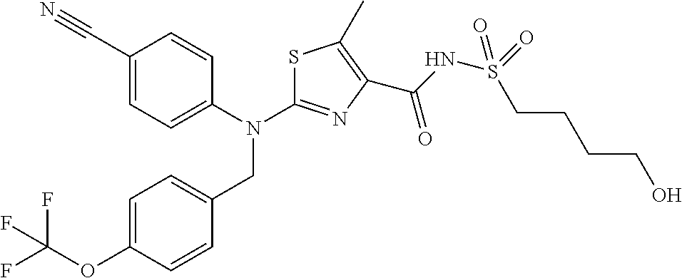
C1(C#N)=CC=C(N(C2=NC(C(NS(=O)(=O)CCCCO)=O)=C(C)S2)CC2=CC=C(OC(F)(F)F)C=C2)C=C1
